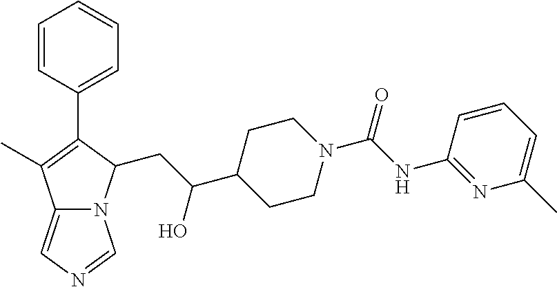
C12=CN=CN1C(CC(C1CCN(C(NC3=NC(C)=CC=C3)=O)CC1)O)C(C1=CC=CC=C1)=C2C
